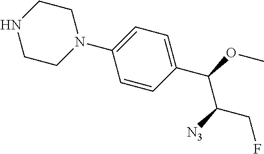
N1(C2=CC=C(C(OC)C([N3])CF)C=C2)CCNCC1
